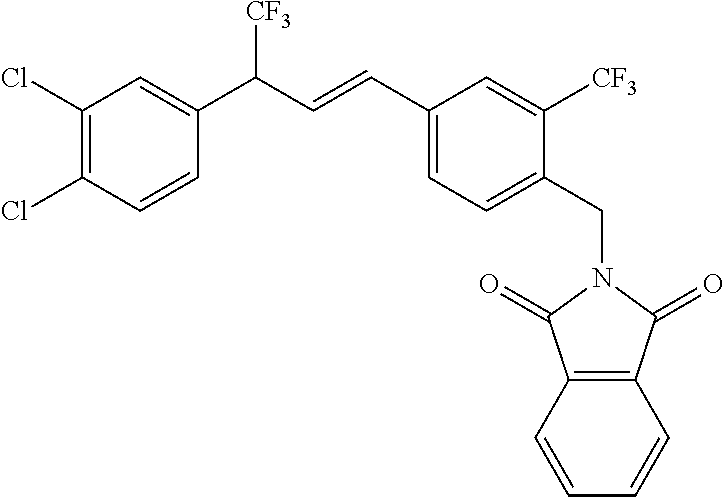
C1=CC(C(C=CC2=CC=C(CN3C(=O)C4=C(C3=O)C=CC=C4)C([CF3])=C2)[CF3])=CC(Cl)=C1Cl
